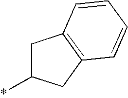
C1C(*)CC2=C1C=CC=C2
